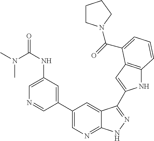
C1(C2=CN=C3C(=C2)C(C2=CC4=C(N2)C=CC=C4C(=O)N2CCCC2)=NN3)=CC(NC(N(C)C)=O)=CN=C1
